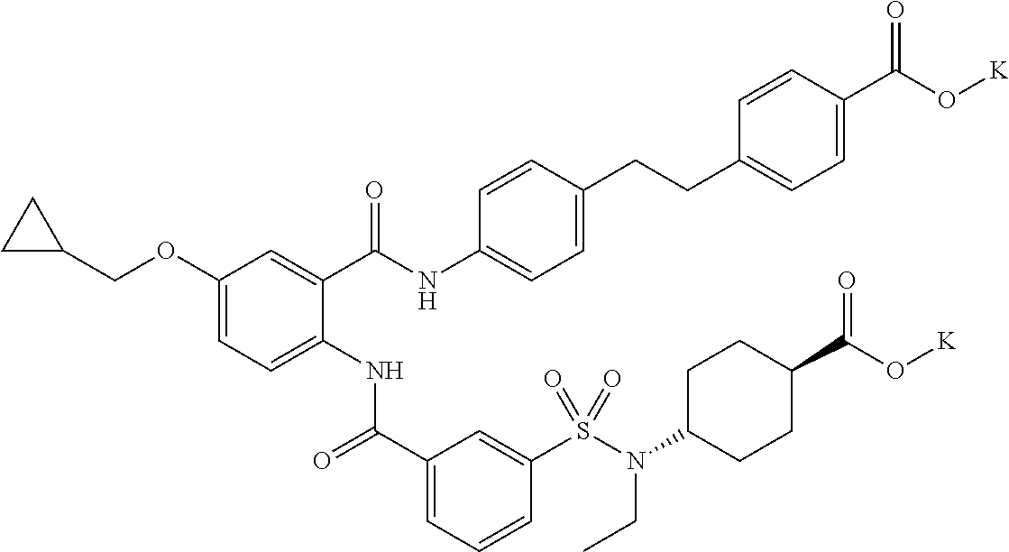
C1(OCC2CC2)=CC=C(NC(C2=CC=CC(S(N(CC)C3CCC(C(=O)O[K])CC3)(=O)=O)=C2)=O)C(C(NC2=CC=C(CCC3=CC=C(C(O[K])=O)C=C3)C=C2)=O)=C1
